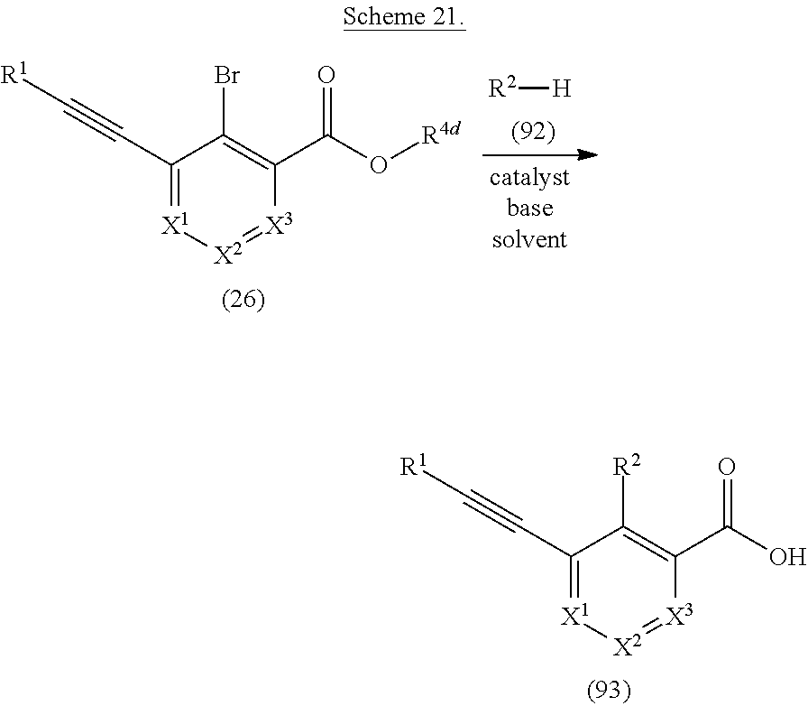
[R2][H].C1(C#C[R1])=[X1][X2]=[X3]C(C(O[R4d])=O)=C1Br.C1(C#C[R1])=[X1][X2]=[X3]C(C(O)=O)=C1[R2]
